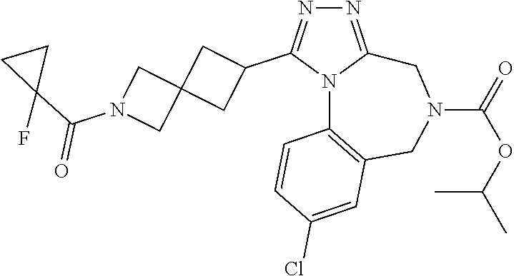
N1=C2N(C(C3CC4(C3)CN(C(C3(F)CC3)=O)C4)=N1)C1=C(CN(C(=O)OC(C)C)C2)C=C(Cl)C=C1
